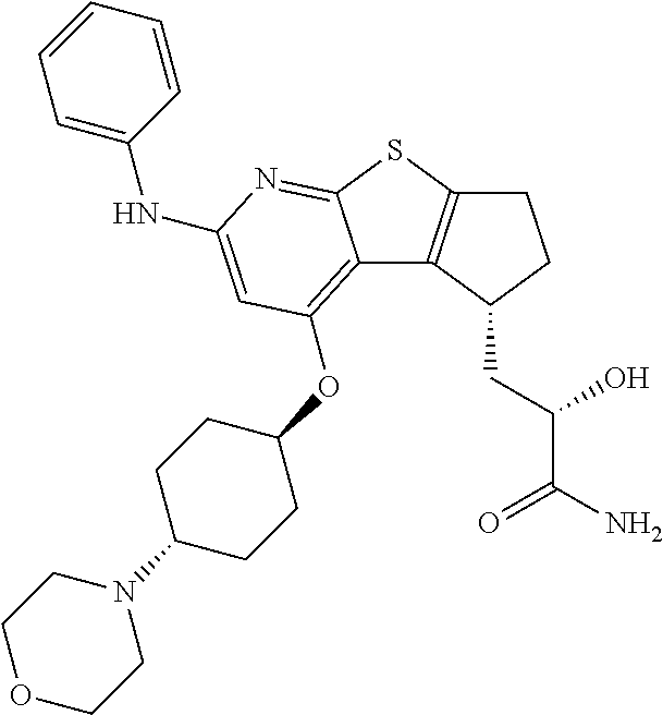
C12=C(OC3CCC(N4CCOCC4)CC3)C=C(NC3=CC=CC=C3)N=C1SC1=C2C(CC(O)C(N)=O)CC1
